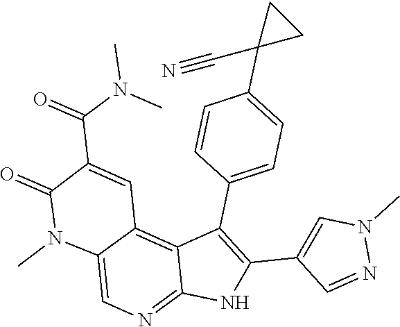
N1(C)N=CC(C2=C(C3=CC=C(C4(C#N)CC4)C=C3)C3=C4C(=CN=C3N2)N(C)C(=O)C(C(N(C)C)=O)=C4)=C1
